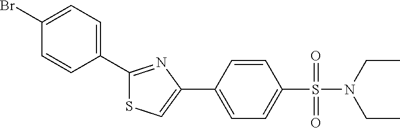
C1=CC(C2=CSC(C3=CC=C(Br)C=C3)=N2)=CC=C1S(=O)(N(CC)CC)=O
